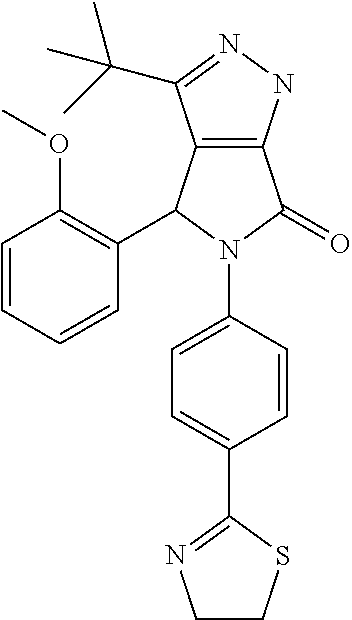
C12=C(NN=C1C(C)(C)C)C(=O)N(C1=CC=C(C3=NCCS3)C=C1)C2C1=C(OC)C=CC=C1
